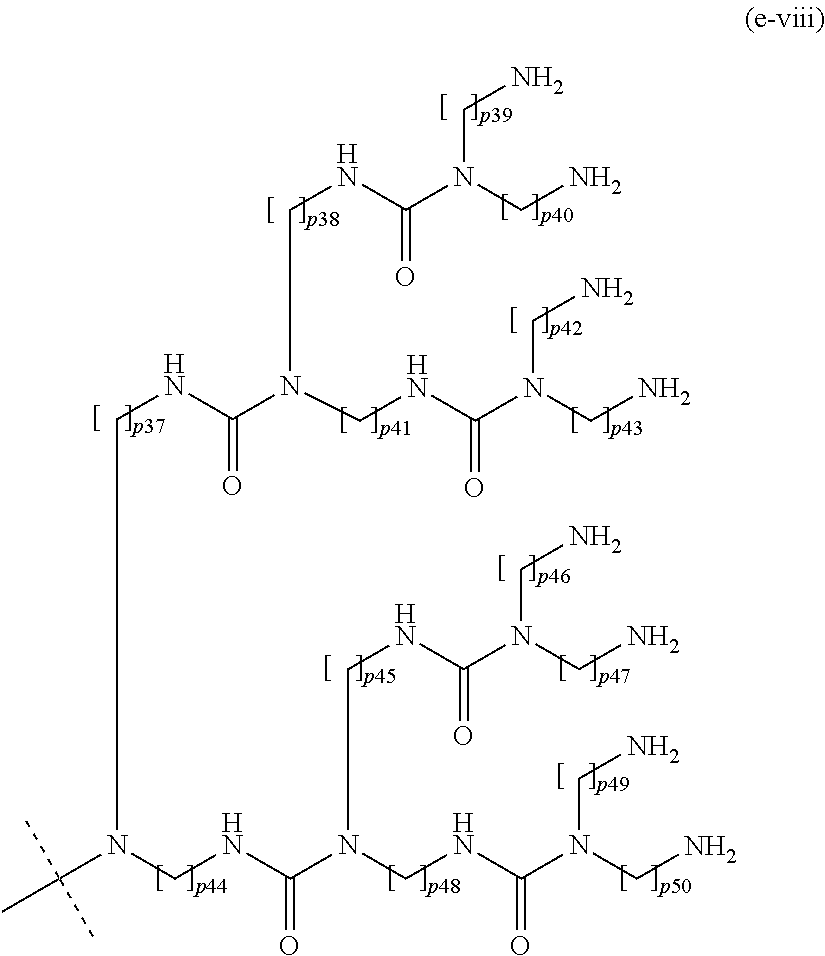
C(NC(N(CNC(N(CN)CN)=O)CNC(N(CN)CN)=O)=O)N(C(C)(C)C)CNC(N(CNC(N(CN)CN)=O)CNC(N(CN)CN)=O)=O
